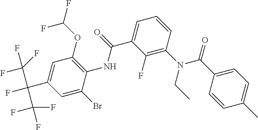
C1(C(C(F)(F)F)(C(F)(F)F)F)=CC(OC(F)F)=C(NC(C2=CC=CC(N(C(C3=CC=C(C)C=C3)=O)CC)=C2F)=O)C(Br)=C1
